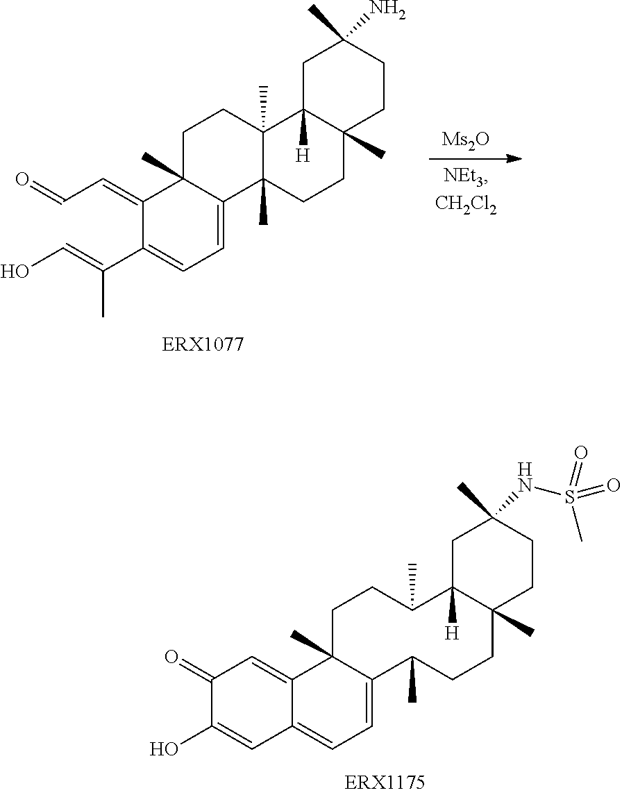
C1(=O)C(O)=CC2=CC=C3C(C)(C2=C1)CCC(C)C1([H])C(C)(CCC3C)CCC(C)(NS(C)(=O)=O)C1.C(C=C1C(C(=CO)C)=CC=C2C1(C)CCC1(C)C2(C)CCC2(C)C1([H])CC(C)(N)CC2)=O.[Ms2O]
